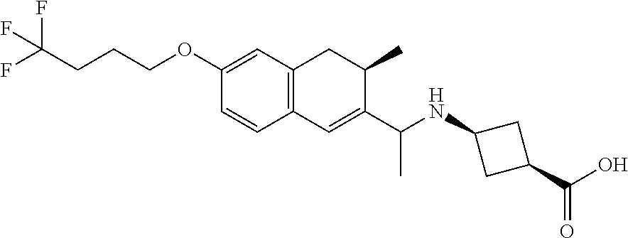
C12=C(C=C(OCCCC(F)(F)F)C=C1)CC(C)C(C(C)NC1CC(C(O)=O)C1)=C2
